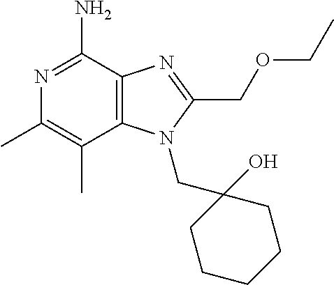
C12=C(C(N)=NC(C)=C1C)N=C(COCC)N2CC1(O)CCCCC1
